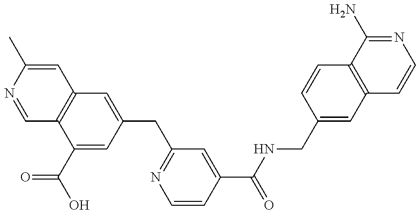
C1=NC(C)=CC2=C1C(C(=O)O)=CC(CC1=NC=CC(C(=O)NCC3=CC4=C(C=C3)C(N)=NC=C4)=C1)=C2
